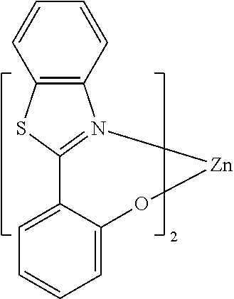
C1=C2C(=CC=C1)C1=N(C3=C(S1)C=CC=C3)[Zn]O2
